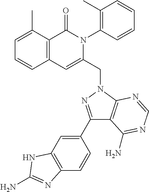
C1=C(C)C2=C(C=C1)C=C(CN1C3=C(C(C4=CC5=C(C=C4)N=C(N)N5)=N1)C(N)=NC=N3)N(C1=C(C)C=CC=C1)C2=O
